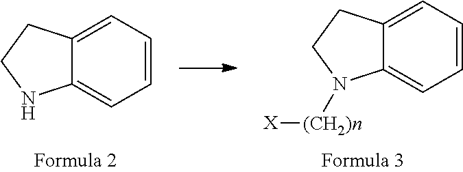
C1=CC=C2C(=C1)NCC2.C12=CC=CC=C1N([(CH2)n][X])CC2
